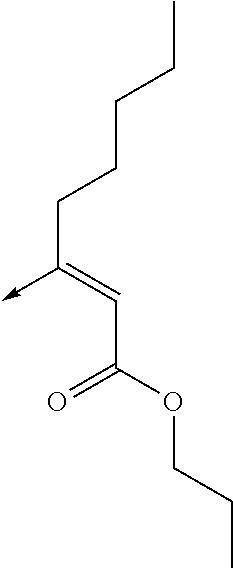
C(C(OCCC)=O)=C(CCCCC)->C
